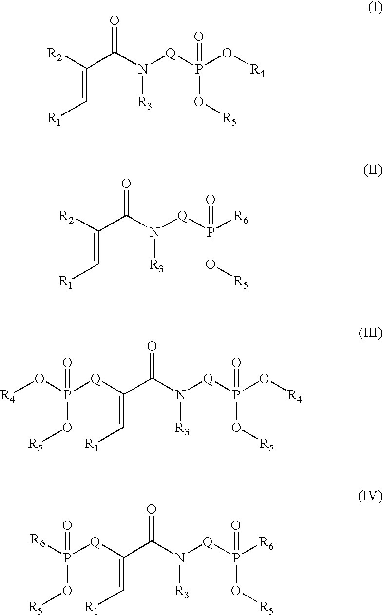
[R2]C(=C[R1])C(N([Q]P(O[R4])(O[R5])=O)[R3])=O.[R2]C(=C[R1])C(N([Q]P([R6])(O[R5])=O)[R3])=O.[Q](C(=C[R1])C(N([Q]P(O[R4])(O[R5])=O)[R3])=O)P(O[R4])(O[R5])=O.[Q](C(=C[R1])C(N([Q]P([R6])(O[R5])=O)[R3])=O)P([R6])(O[R5])=O
